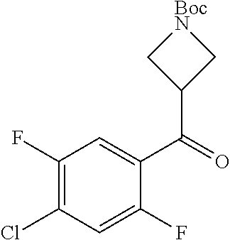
C1(F)=C(Cl)C=C(F)C(C(=O)C2C[BocN]C2)=C1
